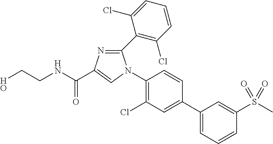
C(CNC(=O)C1=CN(C2=C(Cl)C=C(C3=CC=CC(S(C)(=O)=O)=C3)C=C2)C(C2=C(Cl)C=CC=C2Cl)=N1)O
